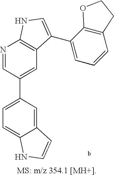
C1=C(C2=CC3=C(N=C2)NC=C3C2=CC=CC3=C2OCC3)C=C2C(=C1)NC=C2
